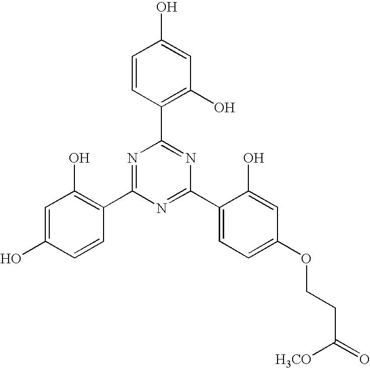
C1=CC(C2=NC(C3=CC=C(OCCC(=O)[H3CO])C=C3O)=NC(C3=C(O)C=C(O)C=C3)=N2)=C(O)C=C1O
